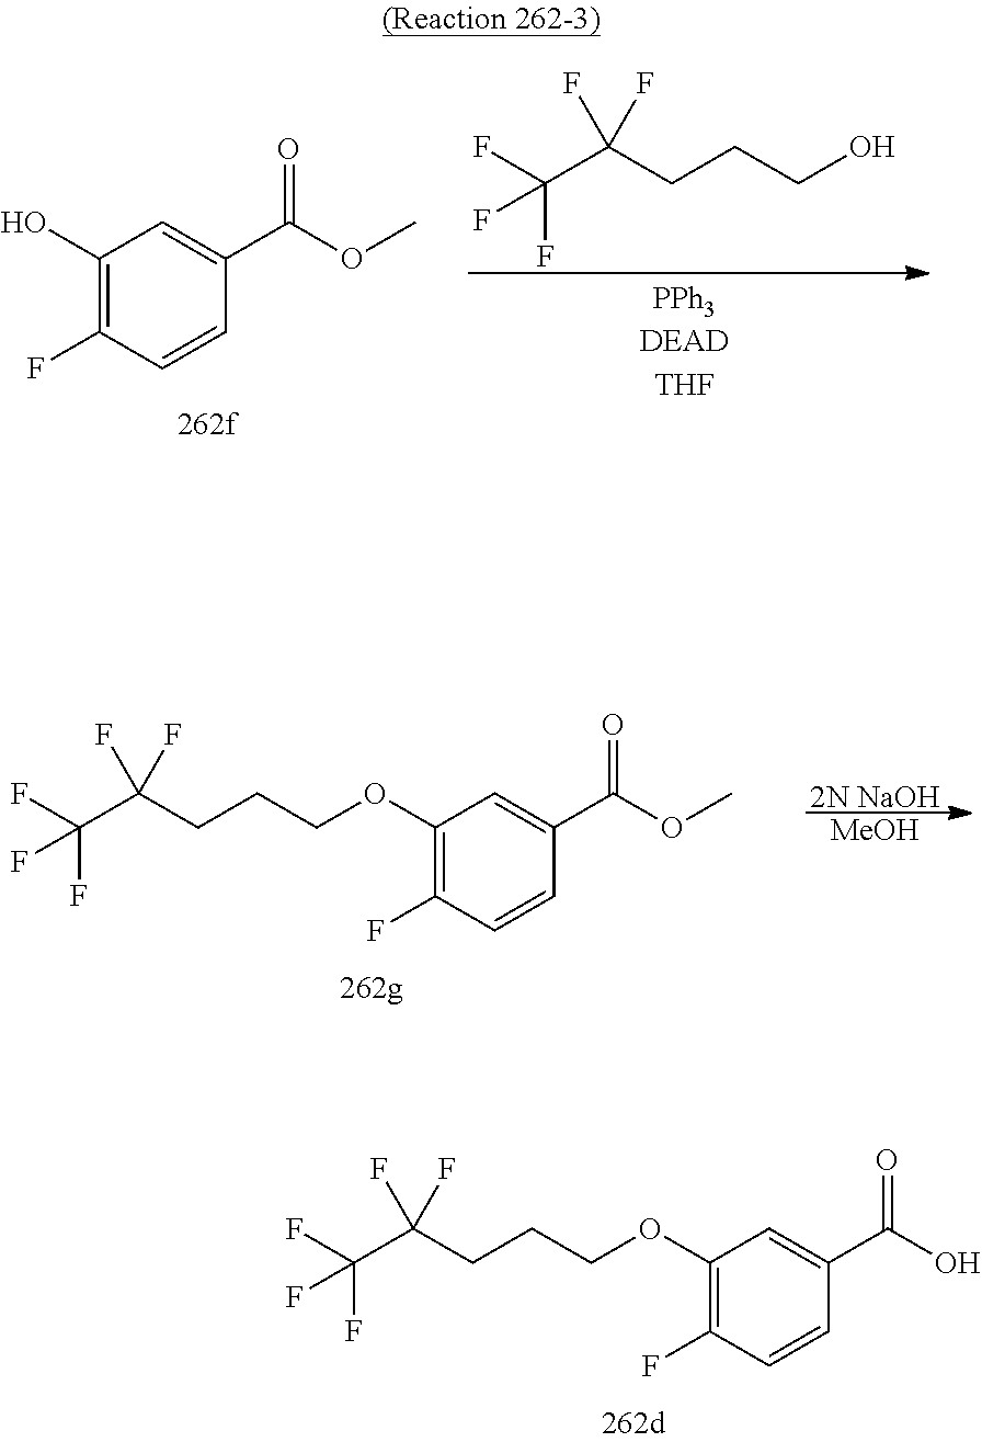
C(C(CCCOC1=C(F)C=CC(C(O)=O)=C1)(F)F)(F)(F)F.[2N NaOH].[MeOH].C(C(CCCOC1=C(F)C=CC(C(OC)=O)=C1)(F)F)(F)(F)F.C(C(CCCO)(F)F)(F)(F)F.C1(O)=C(F)C=CC(C(OC)=O)=C1
